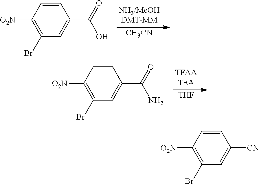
[CH3CN].C1(C(=O)O)=CC(Br)=C([O2N])C=C1.[THF].C1(C(=O)N)=CC(Br)=C([O2N])C=C1.C1([CN])=CC(Br)=C([O2N])C=C1
